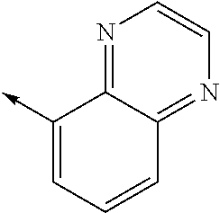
C1(->C)=CC=CC2=NC=CN=C12
